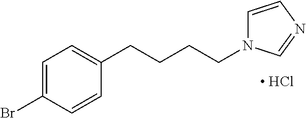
C1=C(Br)C=CC(CCCCN2C=CN=C2)=C1.[ HCl]
